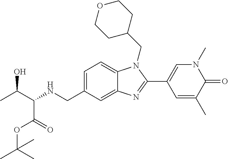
CC(C(NCC1=CC=C2C(=C1)N=C(C1=CN(C)C(=O)C(C)=C1)N2CC1CCOCC1)C(=O)OC(C)(C)C)O
